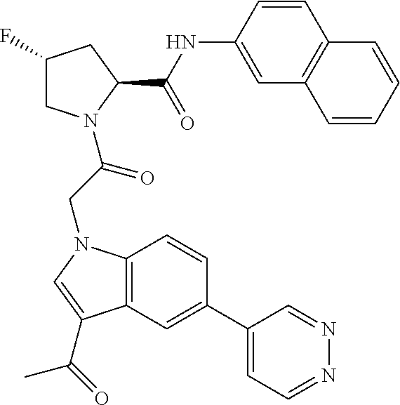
C1(F)CN(C(CN2C3=C(C=C(C4=CC=NN=C4)C=C3)C(C(C)=O)=C2)=O)C(C(NC2=CC3=C(C=C2)C=CC=C3)=O)C1
